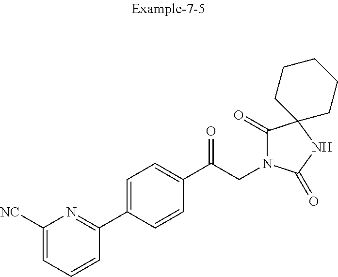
C1([NC])=CC=CC(C2=CC=C(C(CN3C(=O)C4(NC3=O)CCCCC4)=O)C=C2)=N1
